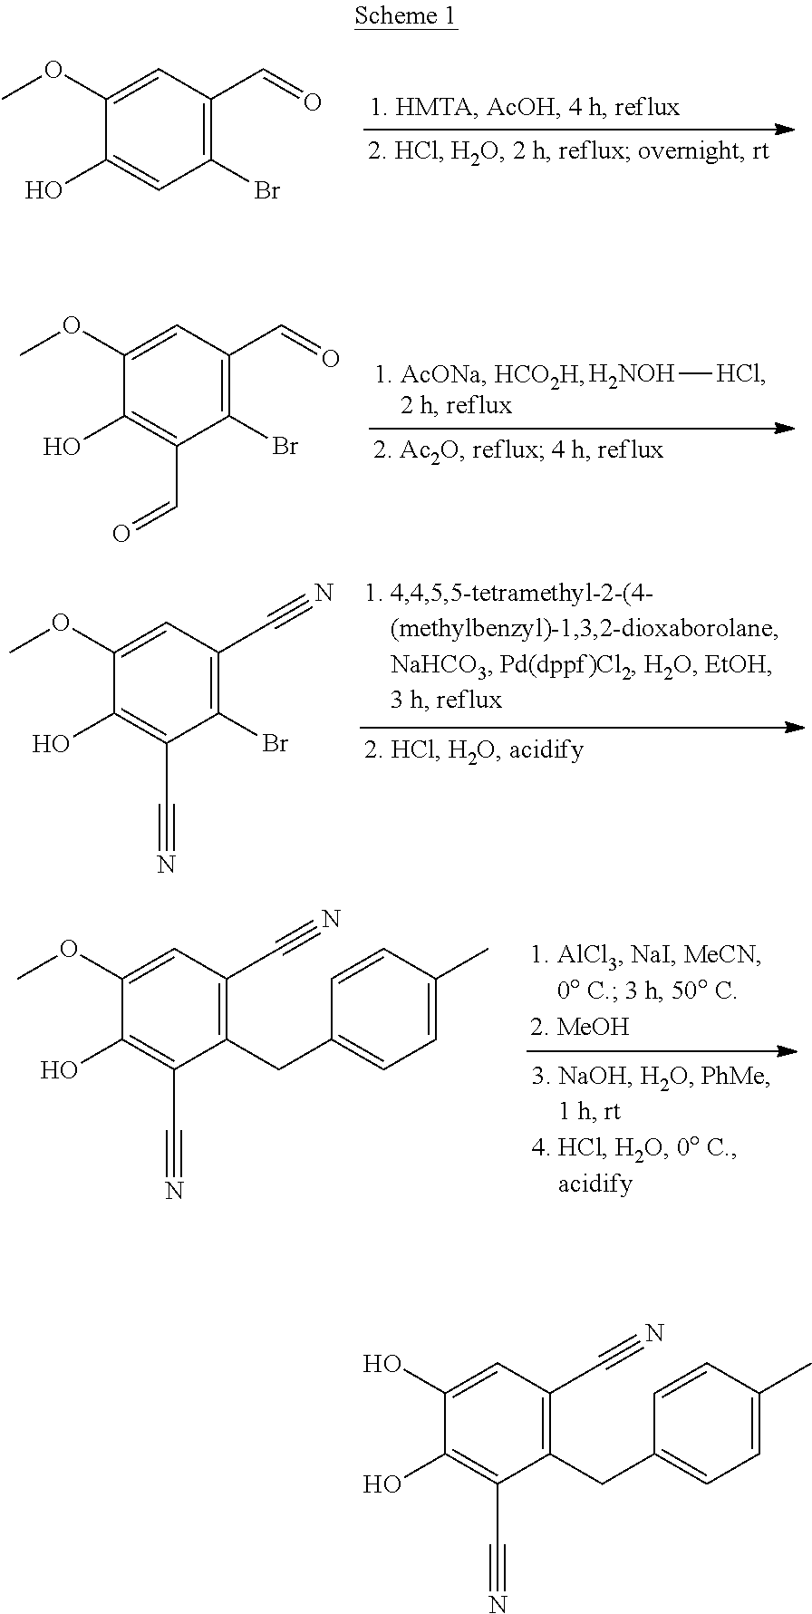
C1(O)=CC(Br)=C(C=O)C=C1OC.COC1=CC(C#N)=C(Br)C(C#N)=C1O.COC1=CC(C#N)=C(CC2=CC=C(C)C=C2)C(C#N)=C1O.COC1=CC(C=O)=C(Br)C(C=O)=C1O.[H2NOH][HCl].OC1=CC(C#N)=C(CC2=CC=C(C)C=C2)C(C#N)=C1O
